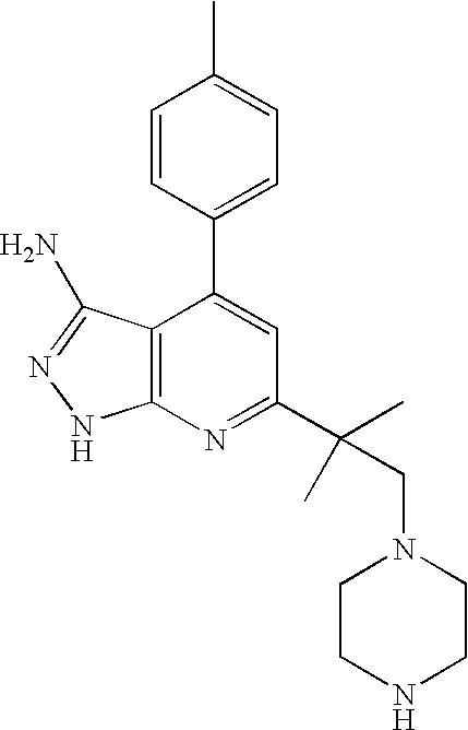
C1=CC(C2=CC(C(CN3CCNCC3)(C)C)=NC3=C2C(N)=NN3)=CC=C1C
